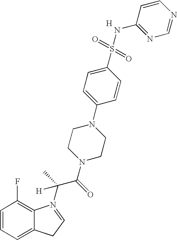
C1=CC=C2C(=C1F)N(C(C(N1CCN(C3=CC=C(S(=O)(=O)NC4=NC=NC=C4)C=C3)CC1)=O)(C)[H])=CC2.[H]
